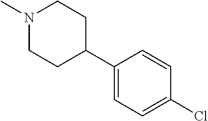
N1(C)CCC(C2=CC=C(Cl)C=C2)CC1
